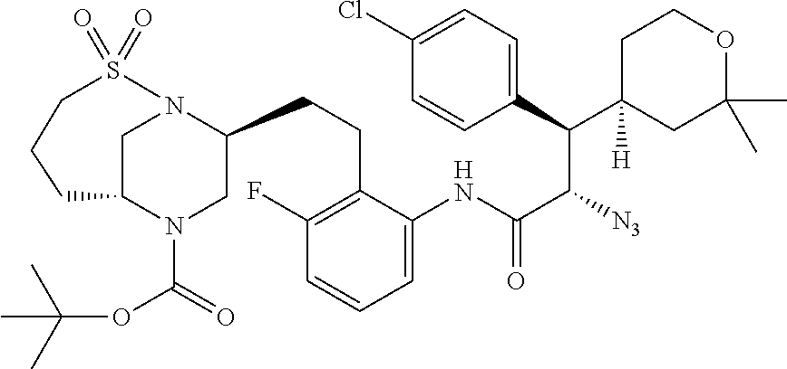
C1(F)=C(CCC2CN(C(=O)OC(C)(C)C)C3CN2S(=O)(=O)CCC3)C(NC(C([N3])C(C2([H])CC(C)(C)OCC2)C2=CC=C(Cl)C=C2)=O)=CC=C1
